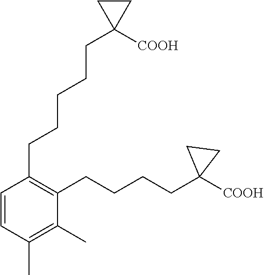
C1(CCCCCC2([COOH])CC2)=C(CCCCC2([COOH])CC2)C(C)=C(C)C=C1
